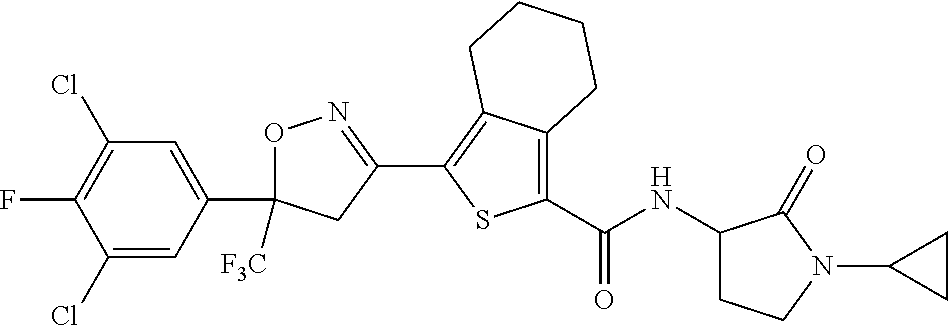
O1C(C2=CC(Cl)=C(F)C(Cl)=C2)([F3C])CC(C2=C3C(=C(C(=O)NC4CCN(C5CC5)C4=O)S2)CCCC3)=N1
